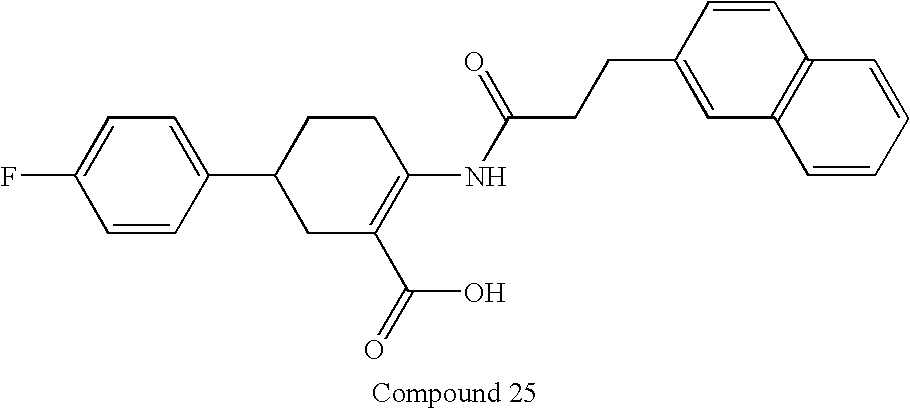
C1(C2CC(C(=O)O)=C(NC(CCC3=CC4=C(C=C3)C=CC=C4)=O)CC2)=CC=C(F)C=C1
